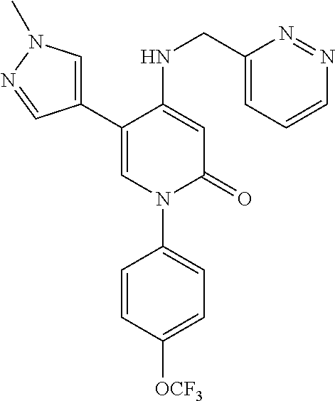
C1(C2=CN(C)N=C2)=CN(C2=CC=C([OCF3])C=C2)C(=O)C=C1NCC1=CC=CN=N1
